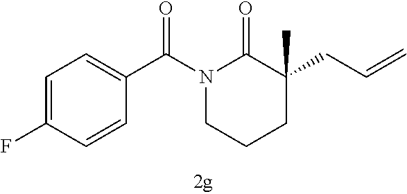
N1(C(C2=CC=C(F)C=C2)=O)CCCC(CC=C)(C)C1=O
